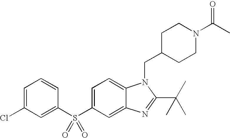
C1=C(S(C2=CC(Cl)=CC=C2)(=O)=O)C=C2C(=C1)N(CC1CCN(C(=O)C)CC1)C(C(C)(C)C)=N2
